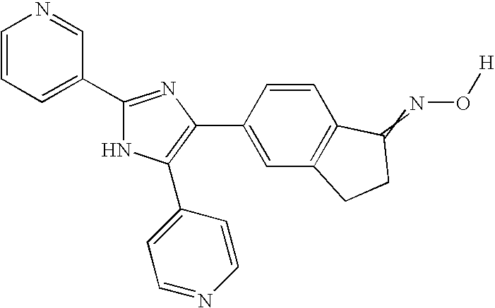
C1=CC=C(C2=NC(C3=CC4=C(C=C3)C(=NO[H])CC4)=C(C3=CC=NC=C3)N2)C=N1
